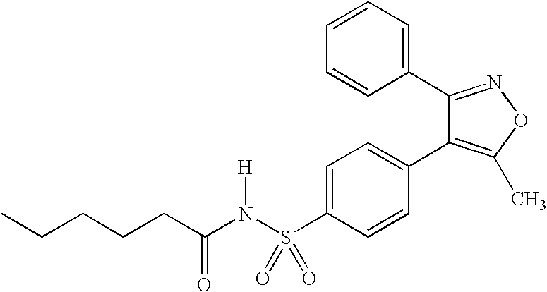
C1=C(S(N(C(CCCCC)=O)[H])(=O)=O)C=CC(C2=C(C)ON=C2C2=CC=CC=C2)=C1
